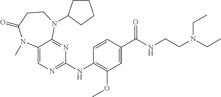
C1(NC2=NC=C3C(=N2)N(C2CCCC2)CCC(=O)N3C)=C(OC)C=C(C(NCCN(CC)CC)=O)C=C1
